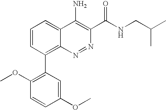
C1=CC(C2=C(OC)C=CC(OC)=C2)=C2C(=C1)C(N)=C(C(NCC(C)C)=O)N=N2
